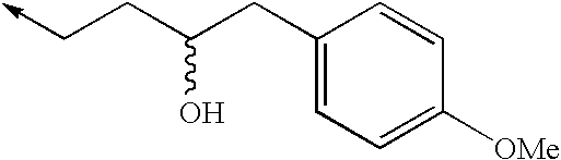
C1(CC(CC->C)O)=CC=C([OMe])C=C1
